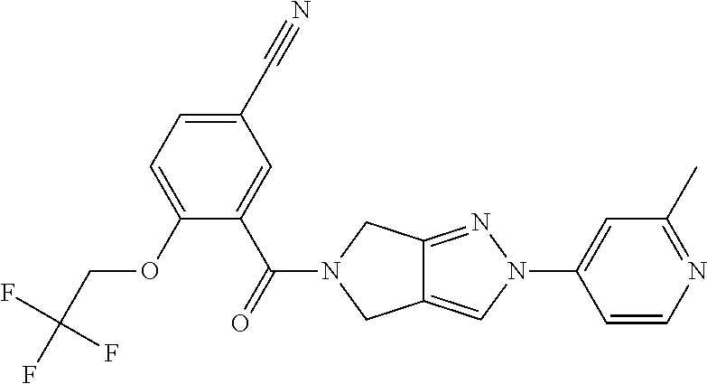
C1(C(=O)N2CC3=NN(C4=CC(C)=NC=C4)C=C3C2)=CC(C#N)=CC=C1OCC(F)(F)F
